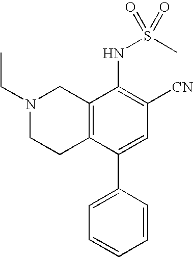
N1(CC)CCC2=C(C1)C(NS(=O)(C)=O)=C([CN])C=C2C1=CC=CC=C1
